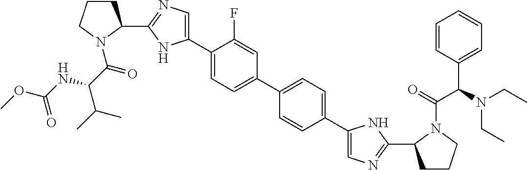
C1(C2CCCN2C(=O)C(NC(OC)=O)C(C)C)=NC=C(C2=CC=C(C3=CC=C(C4=CN=C(C5CCCN5C(C(C5=CC=CC=C5)N(CC)CC)=O)N4)C=C3)C=C2F)N1
